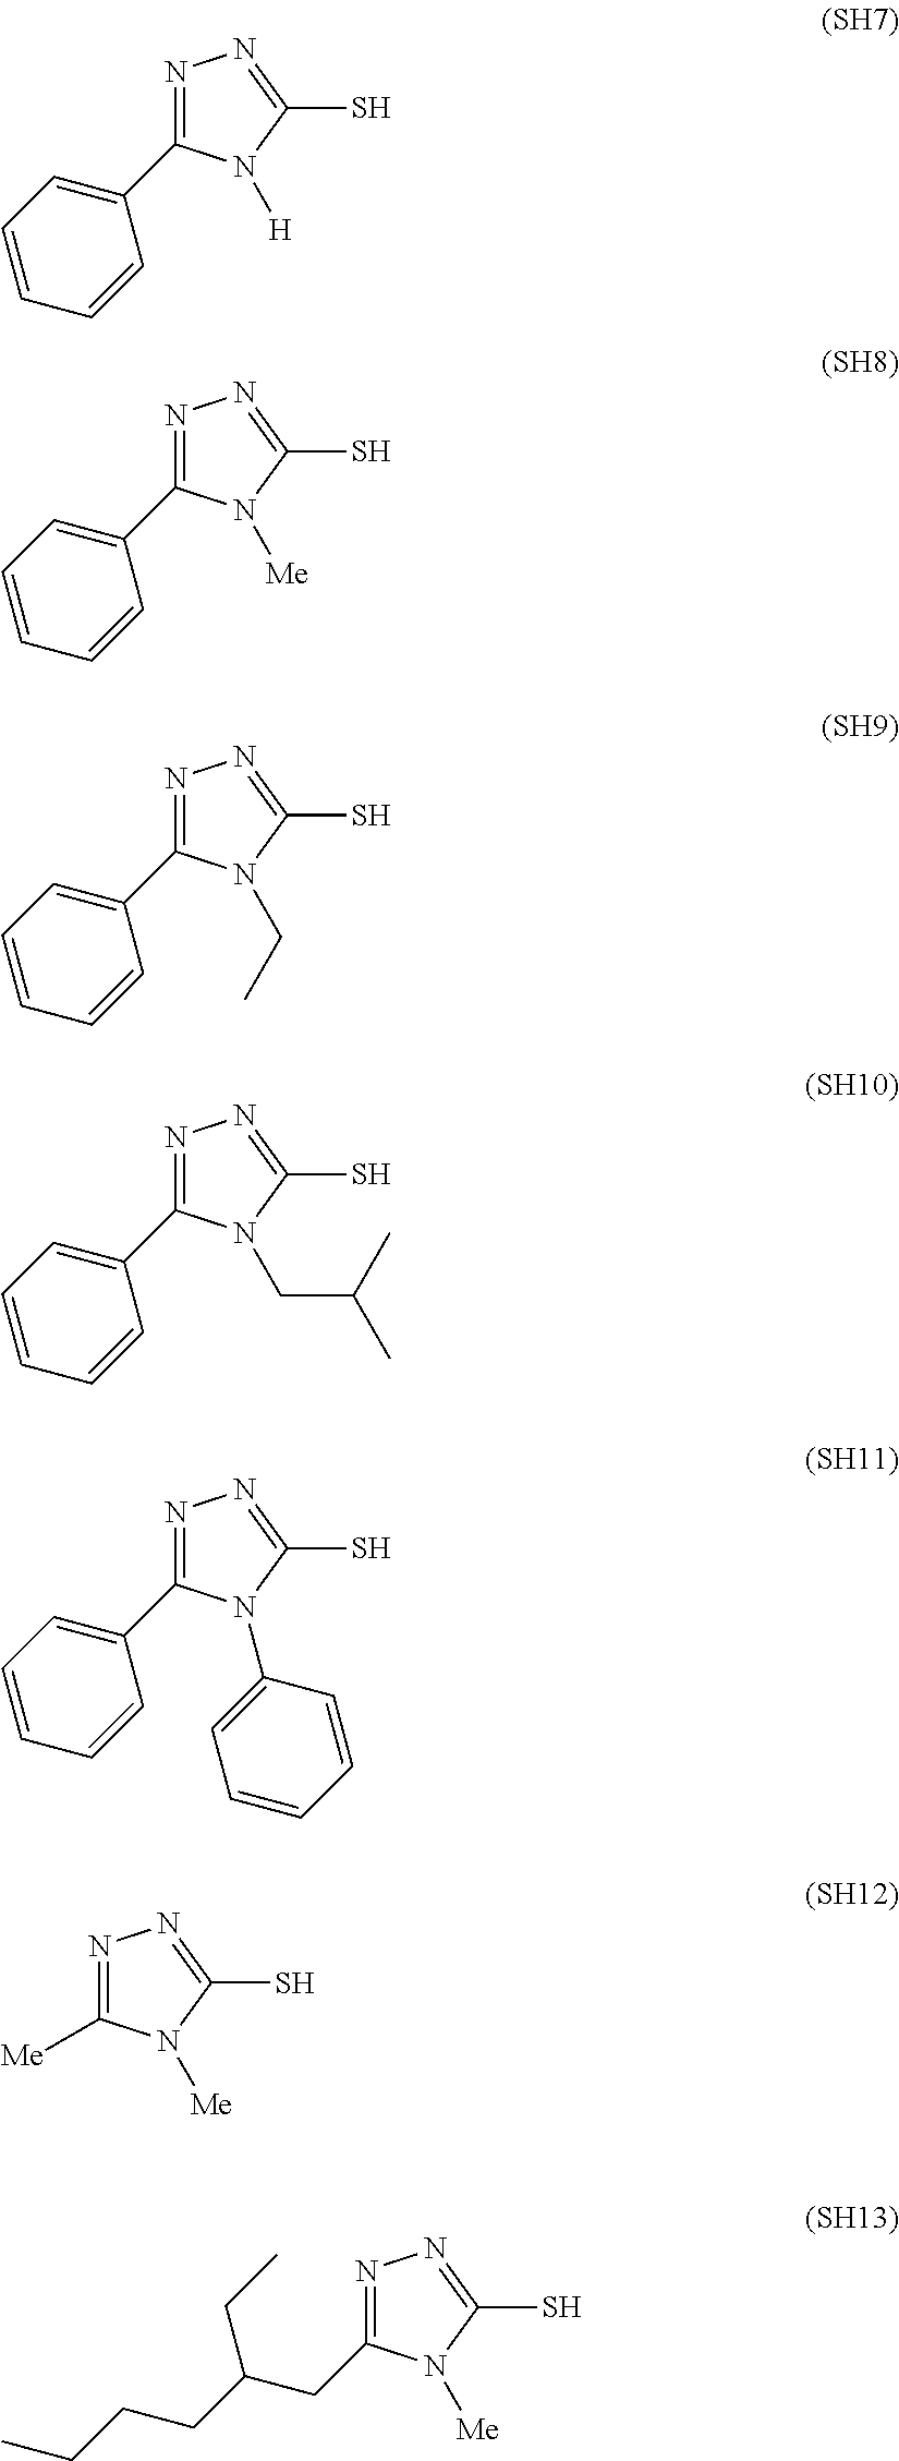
C1(C2=NN=C(S)N2[H])=CC=CC=C1.C1(C2=NN=C(S)N2[Me])=CC=CC=C1.C1(C2=NN=C(S)N2CC)=CC=CC=C1.C1(C2=NN=C(S)N2CC(C)C)=CC=CC=C1.C1(C2=NN=C(S)N2C2=CC=CC=C2)=CC=CC=C1.N1=C([Me])N([Me])C(S)=N1.N1=C(CC(CCCC)CC)N([Me])C(S)=N1
